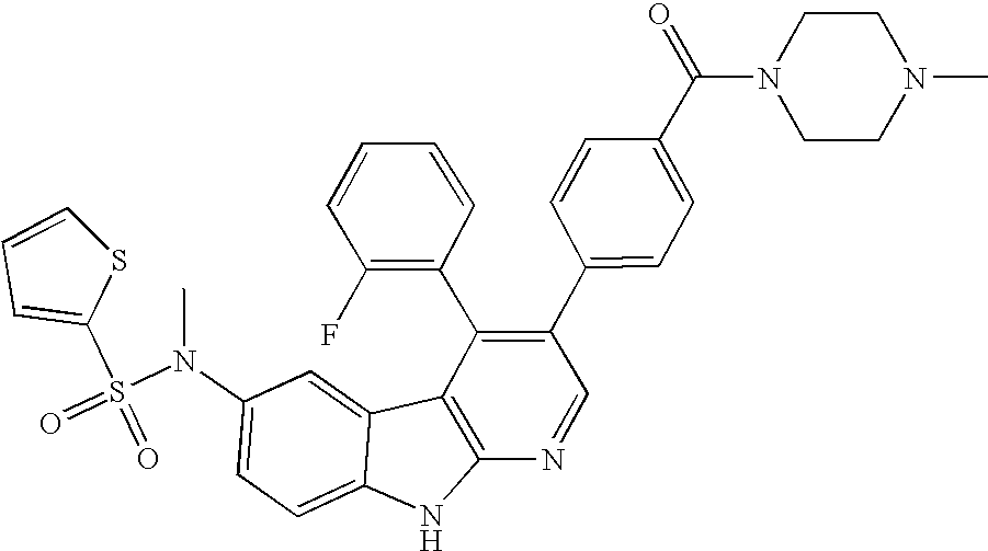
C1=CSC(S(=O)(=O)N(C2=CC=C3C(=C2)C2=C(N3)N=CC(C3=CC=C(C(N4CCN(C)CC4)=O)C=C3)=C2C2=C(F)C=CC=C2)C)=C1
